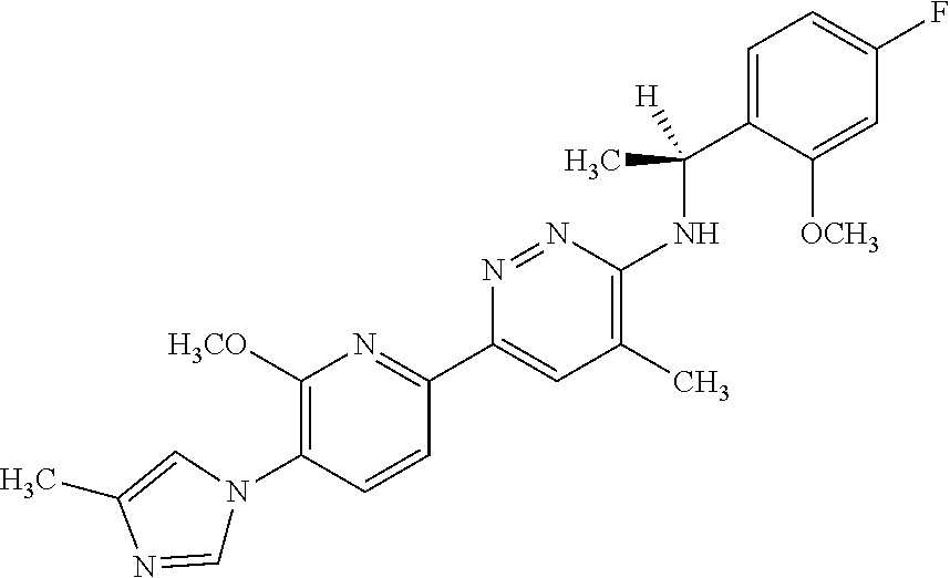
C1([H3CO])=C(N2C=NC(C)=C2)C=CC(C2=CC(C)=C(NC(C3=CC=C(F)C=C3[OCH3])(C)[H])N=N2)=N1
